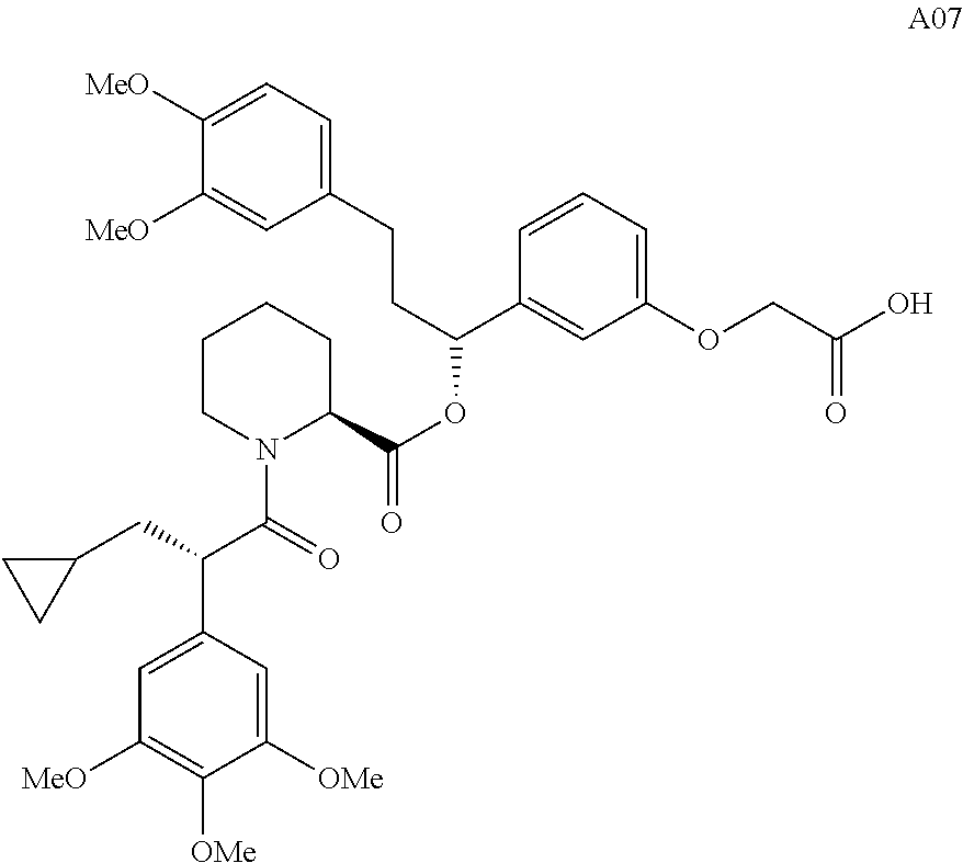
C1CN(C(=O)C(C2=CC([MeO])=C([OMe])C([OMe])=C2)CC2CC2)C(C(=O)OC(C2=CC(OCC(O)=O)=CC=C2)CCC2=CC=C([MeO])C([MeO])=C2)CC1
